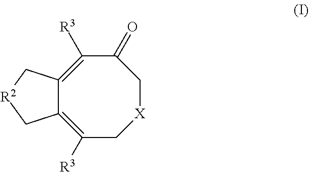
C12=C([R3])C[X]CC(=O)C([R3])=C1C[R2]C2
